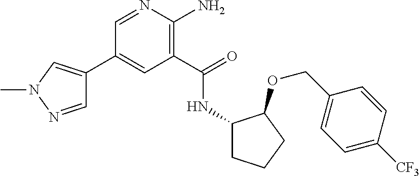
C1(C2=CN(C)N=C2)=CC(C(=O)NC2CCCC2OCC2=CC=C([CF3])C=C2)=C(N)N=C1
